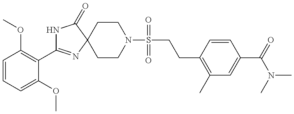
N1C(C2=C(OC)C=CC=C2OC)=NC2(C1=O)CCN(S(CCC1=C(C)C=C(C(N(C)C)=O)C=C1)(=O)=O)CC2
